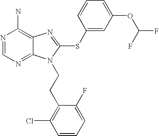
N1=CN=C2C(=C1N)N=C(SC1=CC(OC(F)F)=CC=C1)N2CCC1=C(Cl)C=CC=C1F
